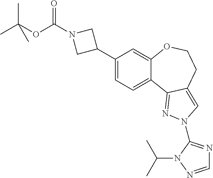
C1(C2CN(C(OC(C)(C)C)=O)C2)=CC=C2C(=C1)OCCC1=CN(C3=NC=NN3C(C)C)N=C21
